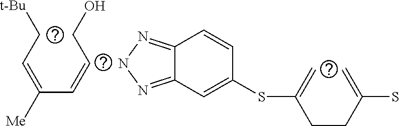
SC(=C)CCC(=C)SC1=CC2=NNN=C2C=C1.C(CO)=CC(=CC[t-Bu])[Me]
